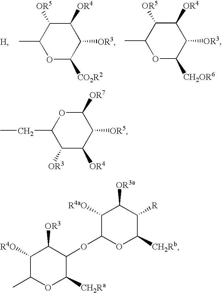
C1([OR7])OC(CC)C([OR3])C([OR4])C1[OR5].C1([OR4])C([OR5])C(C)OC([CO2R2])C1[OR3].C1([OR4])C([OR5])C(C)OC([CH2OR6])C1[OR3].[H].C1([R4aO])C(OC2C([OR3])C([R4O])C(C)OC2[CH2Ra])OC([CH2Rb])C([R])C1[OR3a]
